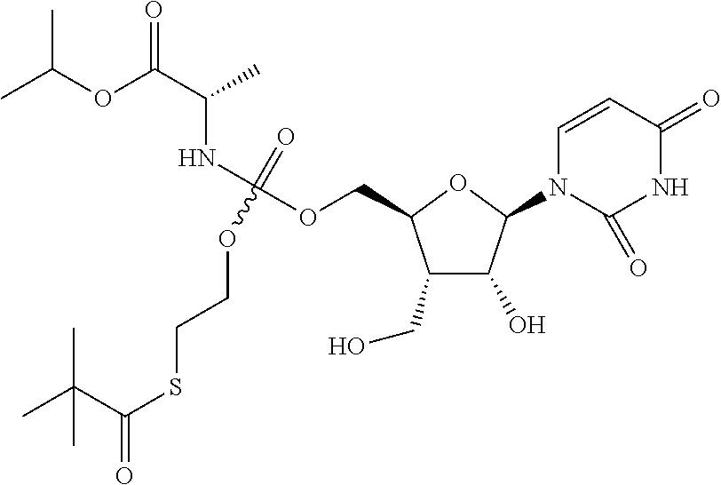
C1(CO)C(O)C(N2C=CC(=O)NC2=O)OC1COC(=O)(OCCSC(=O)C(C)(C)C)NC(C(OC(C)C)=O)C
